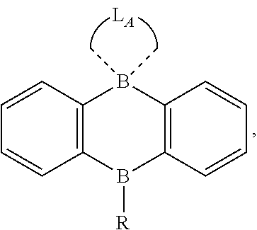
C1=CC2=C(C=C1)B([R])C1=C(B2(C)C)C=CC=C1
